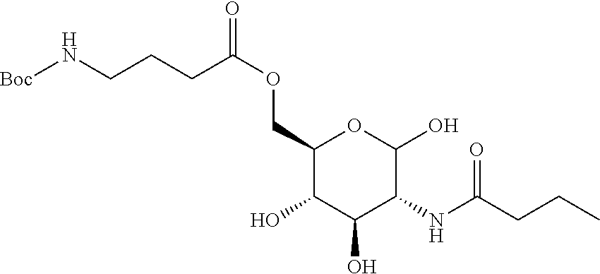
O(CC1C(O)C(O)C(NC(=O)CCC)C(O)O1)C(CCCN[Boc])=O
